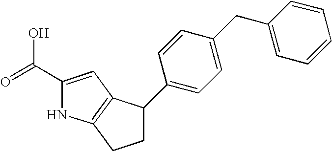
C1(C(=O)O)=CC2=C(N1)CCC2C1=CC=C(CC2=CC=CC=C2)C=C1
